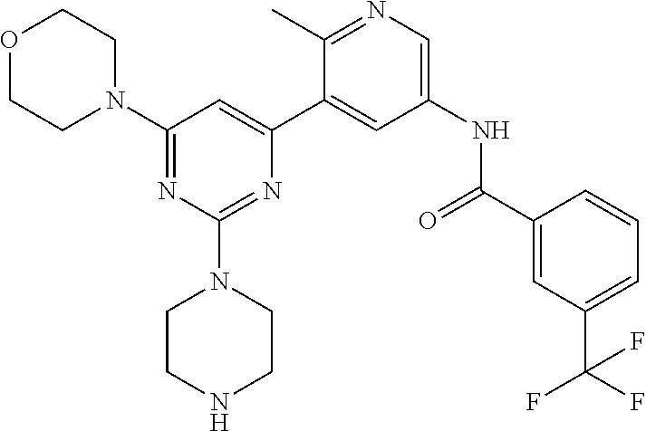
O1CCN(C2=NC(N3CCNCC3)=NC(C3=CC(NC(C4=CC(C(F)(F)F)=CC=C4)=O)=CN=C3C)=C2)CC1
